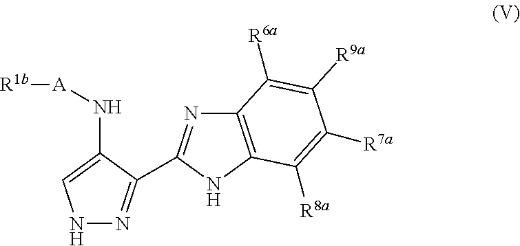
N1N=C(C2=NC3=C(N2)C([R8a])=C([R7a])C([R9a])=C3[R6a])C(N[A][R1b])=C1
